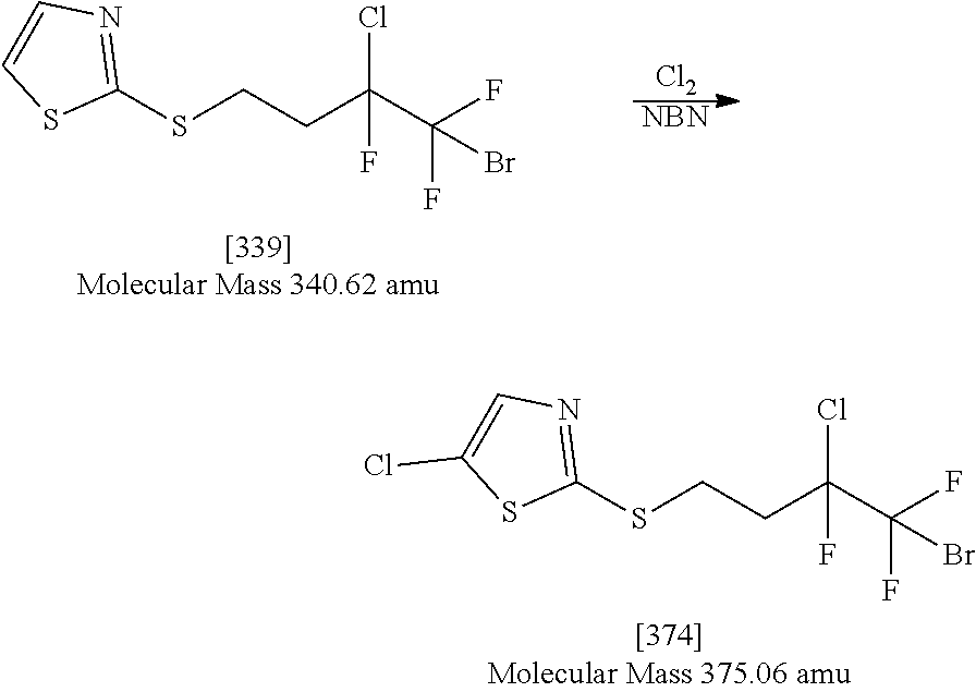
S(CCC(C(F)(F)Br)(Cl)F)C1=NC=CS1.[Cl2].[NBN].S(CCC(C(F)(F)Br)(Cl)F)C1=NC=C(Cl)S1
